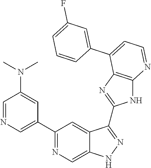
C1=NC=C(C2=NC=C3C(=C2)C(C2=NC4=C(N2)N=CC=C4C2=CC(F)=CC=C2)=NN3)C=C1N(C)C
